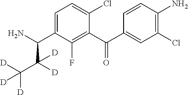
C1(C(C2=CC(Cl)=C(N)C=C2)=O)=C(F)C(C(N)C(C([D])([D])[D])([D])[D])=CC=C1Cl
